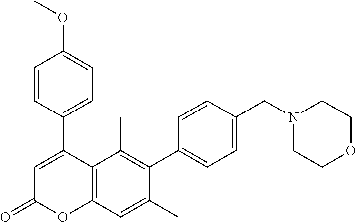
C1(C2=CC(=O)OC3=C2C(C)=C(C2=CC=C(CN4CCOCC4)C=C2)C(C)=C3)=CC=C(OC)C=C1
